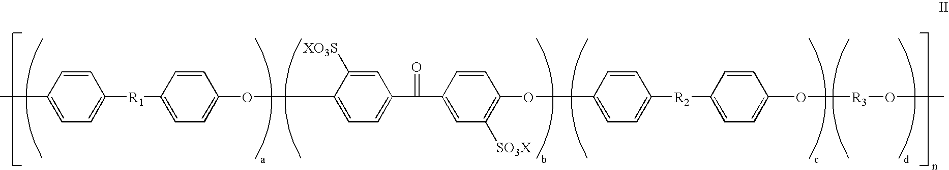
CC1=CC=C([R1]C2=CC=C(OC3=CC=C(C(C4=CC([SO3X])=C(OC5=CC=C([R2]C6=CC=C(O[R3]OC)C=C6)C=C5)C=C4)=O)C=C3[XO3S])C=C2)C=C1
